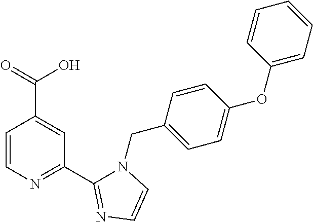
C1=CN=C(C2=NC=CN2CC2=CC=C(OC3=CC=CC=C3)C=C2)C=C1C(=O)O
